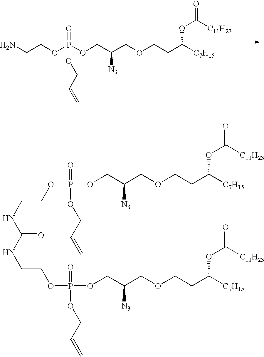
C(COCCC([C7H15])OC(=O)[C11H23])(COP(OCCN)(=O)OCC=C)[N3].C(COCCC([C7H15])OC([C11H23])=O)(COP(=O)(OCC=C)OCCNC(=O)NCCOP(=O)(OCC=C)OCC(COCCC([C7H15])OC([C11H23])=O)[N3])[N3]
